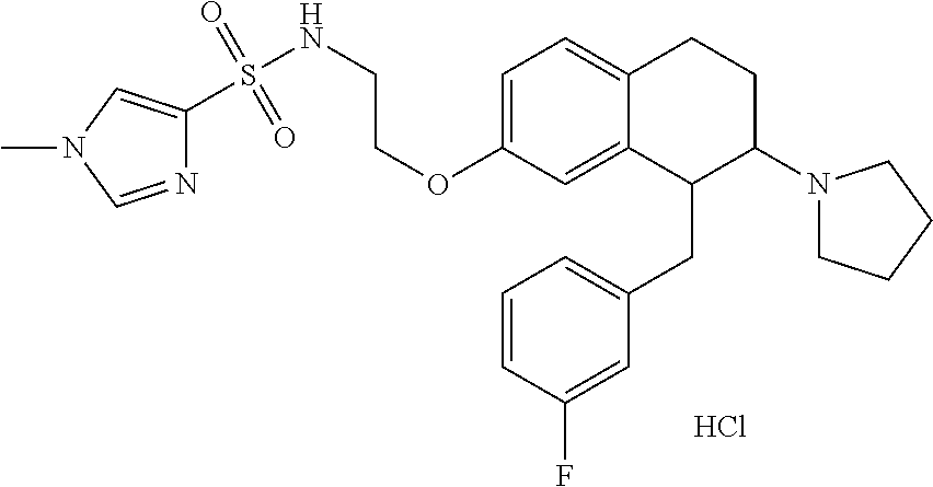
O(C1=CC=C2C(=C1)C(CC1=CC=CC(F)=C1)C(N1CCCC1)CC2)CCNS(=O)(=O)C1=CN(C)C=N1.Cl
